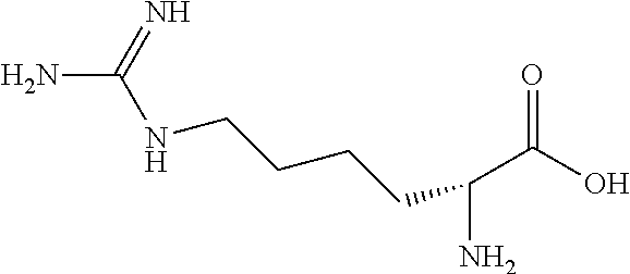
NC(=N)NCCCCC(N)C(O)=O
